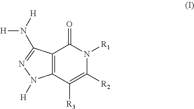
C12=C(C([R3])=C([R2])N([R1])C1=O)N([H])N=C2N([H])[H]
